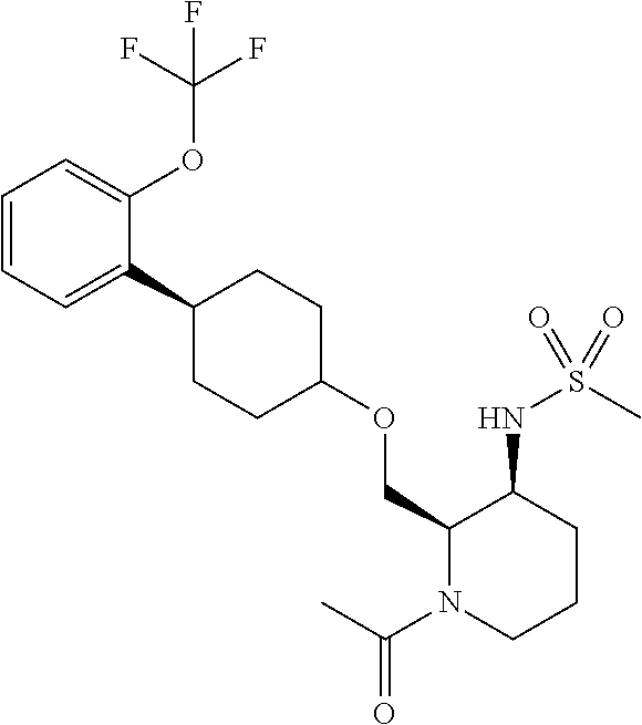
C1(C2CCC(OCC3N(C(C)=O)CCCC3NS(C)(=O)=O)CC2)=CC=CC=C1OC(F)(F)F
